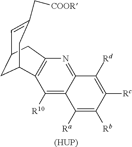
C1=C(C[COOR])CC2CC1CC1=C2C([R10])=C2C(=N1)C([Rd])=C([Rc])C([Rb])=C2[Ra].[(HUP)]
